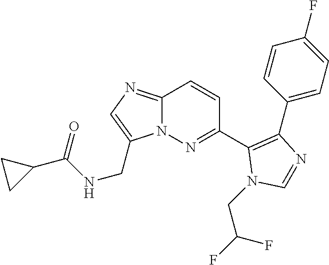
C1(C2=NN3C(=NC=C3CNC(C3CC3)=O)C=C2)=C(C2=CC=C(F)C=C2)N=CN1CC(F)F
